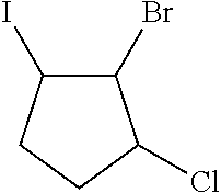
C1(Br)C(I)CCC1Cl
